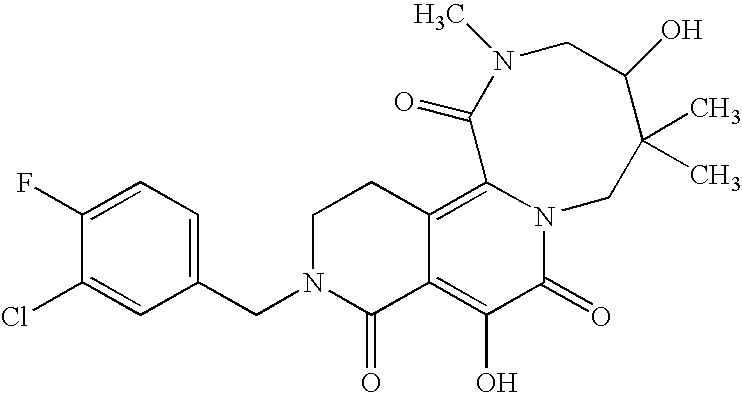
C1(CN2C(=O)C3=C(O)C(=O)N4C(=C3CC2)C(=O)N(C)CC(O)C(C)(C)C4)=CC=C(F)C(Cl)=C1
